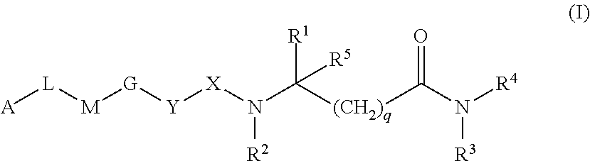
[A][L][M][G][Y][X]N(C([R5])([R1])[(CH2)q]C(N([R4])[R3])=O)[R2]
